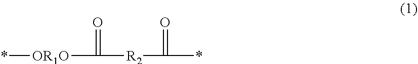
*[OR1O]C(=O)[R2]C(=O)*
